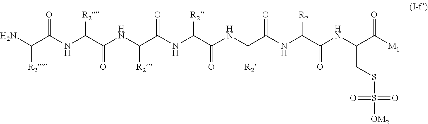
N(C(C(NC(C(NC(C(NC(C([M1])=O)CSS([OM2])(=O)=O)=O)[R2])=O)[R2])=O)[R2])C(C([R2])NC(C([R2])NC(C([R2])N)=O)=O)=O
